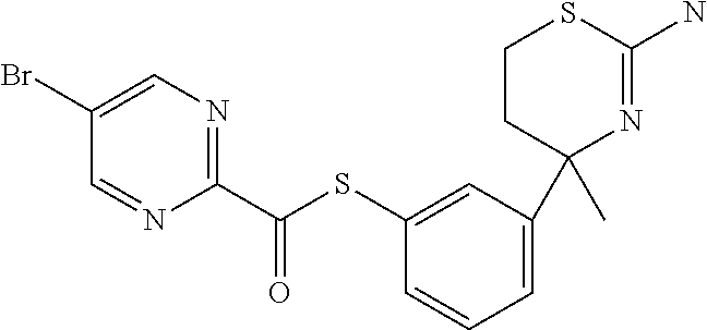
C1(C)(C2=CC=CC(SC(C3=NC=C(Br)C=N3)=O)=C2)N=C(N)SCC1
